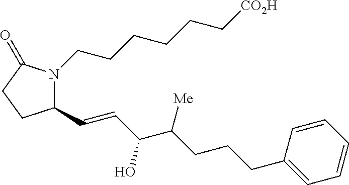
C1(C=CC(C(CCCC2=CC=CC=C2)[Me])O)N(CCCCCC[CO2H])C(=O)CC1
